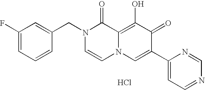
C1(F)=CC=CC(CN2C=CN3C(=C(O)C(=O)C(C4=CC=NC=N4)=C3)C2=O)=C1.Cl
